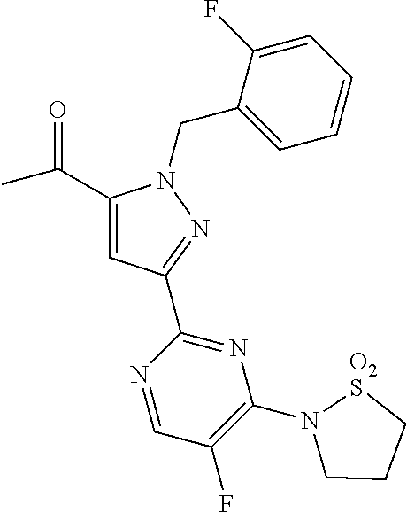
C1(C(C)=O)=CC(C2=NC(N3CCC[O2S]3)=C(F)C=N2)=NN1CC1=CC=CC=C1F
